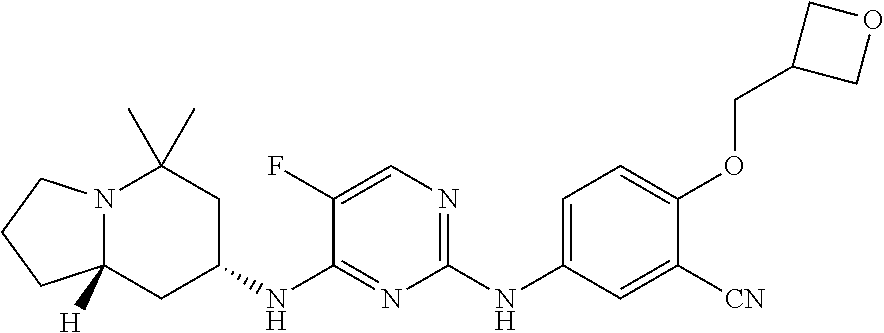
N12C([H])(CC(NC3=NC(NC4=CC=C(OCC5COC5)C([CN])=C4)=NC=C3F)CC1(C)C)CCC2
